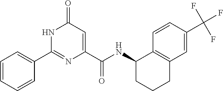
C1(C2=NC(C(NC3CCCC4=C3C=CC(C(F)(F)F)=C4)=O)=CC(=O)N2)=CC=CC=C1
